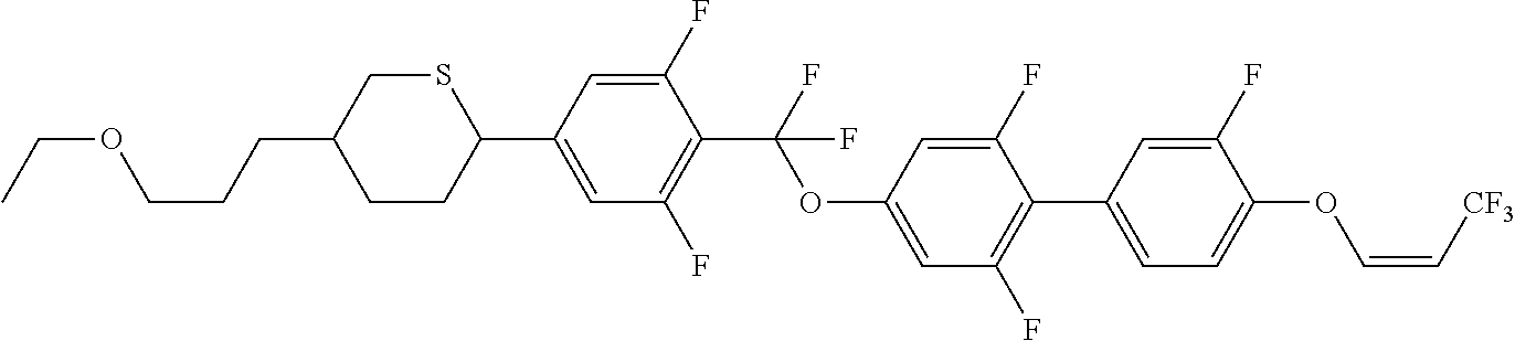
C(CC1CCC(C2=CC(F)=C(C(F)(OC3=CC(F)=C(C4=CC=C(OC=C[CF3])C(F)=C4)C(F)=C3)F)C(F)=C2)SC1)COCC
